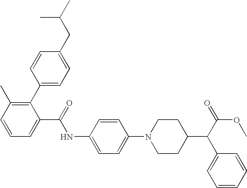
C1=CC(C2=C(C)C=CC=C2C(NC2=CC=C(N3CCC(C(C4=CC=CC=C4)C(OC)=O)CC3)C=C2)=O)=CC=C1CC(C)C
